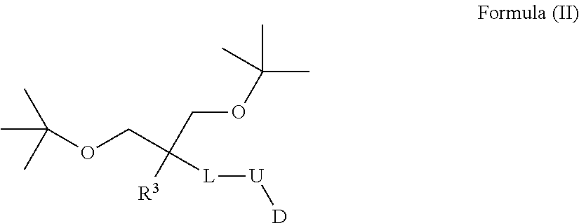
C(OCC(COC(C)(C)C)([L][U][D])[R3])(C)(C)C
